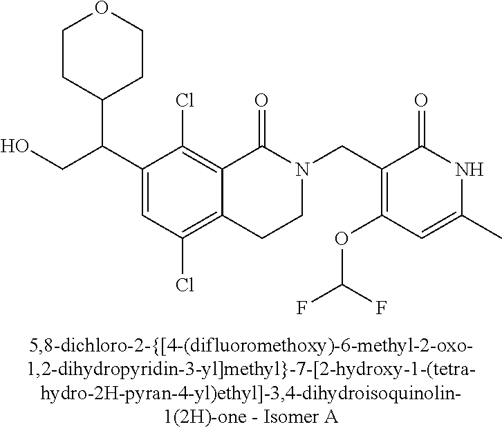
OCC(C1=CC(Cl)=C2C(=C1Cl)C(=O)N(CC1=C(OC(F)F)C=C(C)NC1=O)CC2)C1CCOCC1
